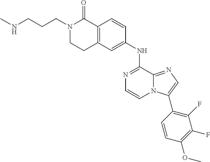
C12=C(C=C(NC3=NC=CN4C3=NC=C4C3=C(F)C(F)=C(OC)C=C3)C=C1)CCN(CCCNC)C2=O
